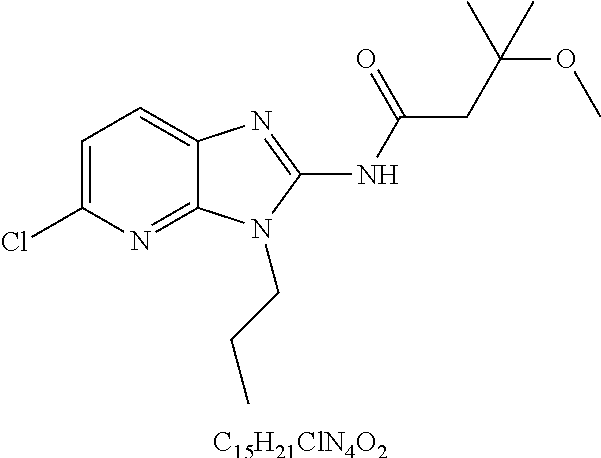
C1=C(Cl)N=C2C(=C1)N=C(NC(CC(OC)(C)C)=O)N2CCC.[C15H21ClN4O2]
